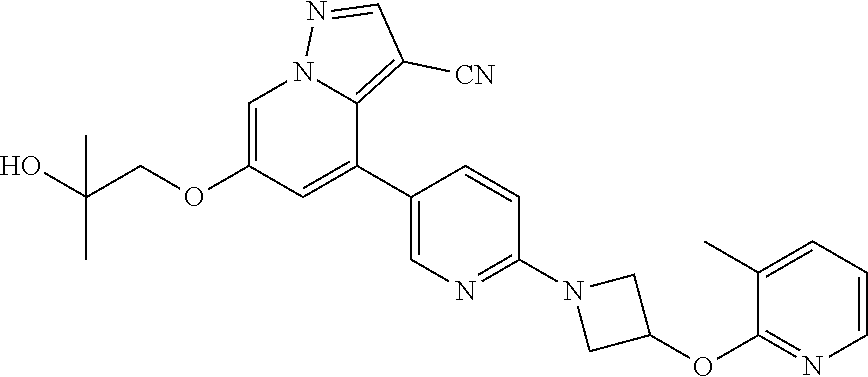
C1=C(OCC(O)(C)C)C=C(C2=CN=C(N3CC(OC4=NC=CC=C4C)C3)C=C2)C2=C([CN])C=NN12
